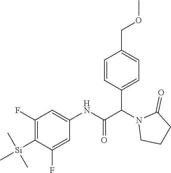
C1(F)=C([Si](C)(C)C)C(F)=CC(NC(=O)C(N2CCCC2=O)C2=CC=C(COC)C=C2)=C1
